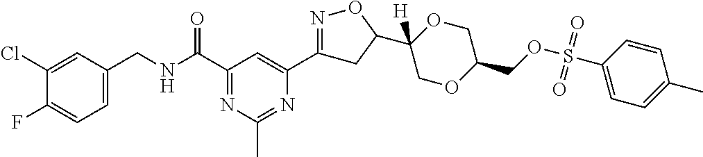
C1(Cl)=CC(CNC(C2=NC(C)=NC(C3=NOC(C4([H])OCC(COS(C5=CC=C(C)C=C5)(=O)=O)OC4)C3)=C2)=O)=CC=C1F
